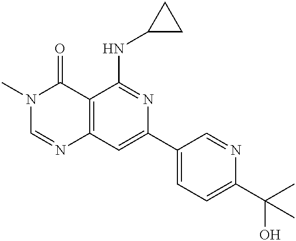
C12=C(C=C(C3=CC=C(C(C)(O)C)N=C3)N=C1NC1CC1)N=CN(C)C2=O
